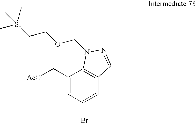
C1(C[AcO])=CC(Br)=CC2=C1N(COCC[Si](C)(C)C)N=C2
